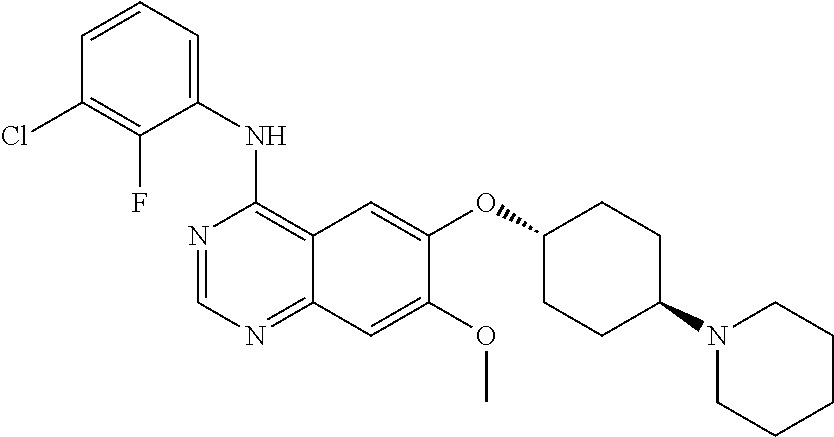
C1(NC2=C3C(=NC=N2)C=C(OC)C(OC2CCC(N4CCCCC4)CC2)=C3)=CC=CC(Cl)=C1F
